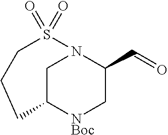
C1C2[NBoc]CC(C=O)N1S(=O)(=O)CCC2
